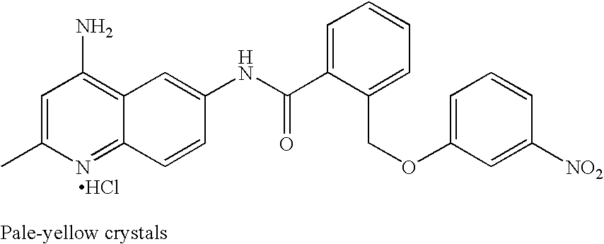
CC1=CC(N)=C2C(=N1)C=CC(NC(C1=CC=CC=C1COC1=CC=CC([NO2])=C1)=O)=C2.Cl
